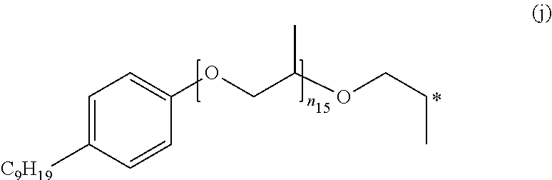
C1=C([C9H19])C=CC(OCC(C)OCCC)=C1
